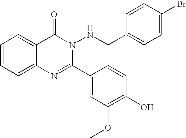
C1=CC=C2C(=C1)C(=O)N(NCC1=CC=C(Br)C=C1)C(C1=CC(OC)=C(O)C=C1)=N2
